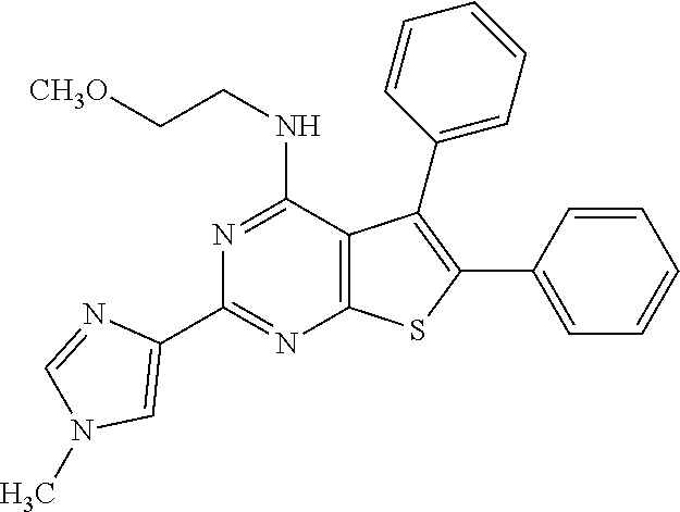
C1(C2=CN(C)C=N2)=NC2=C(C(NCC[CH3O])=N1)C(C1=CC=CC=C1)=C(C1=CC=CC=C1)S2
